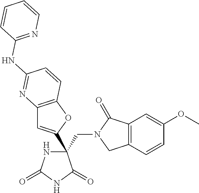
C(C1(C2=CC3=C(O2)C=CC(NC2=NC=CC=C2)=N3)NC(=O)NC1=O)N1CC2=C(C1=O)C=C(OC)C=C2
